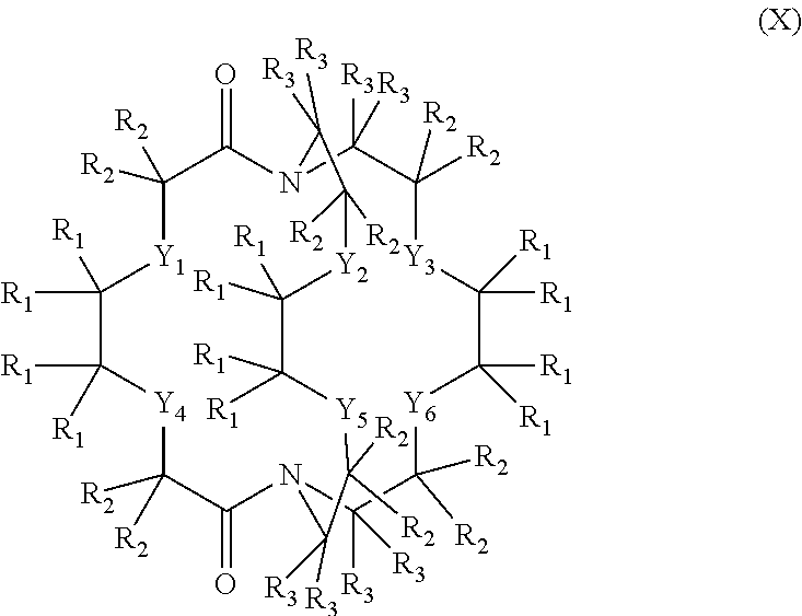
C1([R1])([R1])C([R1])([R1])[Y4]C([R2])([R2])C(=O)N2C([R3])([R3])C([R2])([R2])[Y6]C([R1])([R1])C([R1])([R1])[Y3]C([R2])([R2])C([R3])([R3])N(C(=O)C([R2])([R2])[Y1]1)C([R3])([R3])C([R2])([R2])[Y2]C([R1])([R1])C([R1])([R1])[Y5]C([R2])([R2])C2([R3])[R3]
